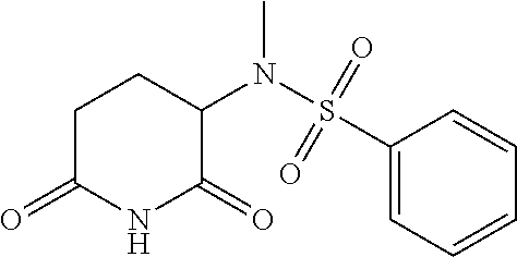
C1C(=O)NC(=O)C(N(S(C2=CC=CC=C2)(=O)=O)C)C1
